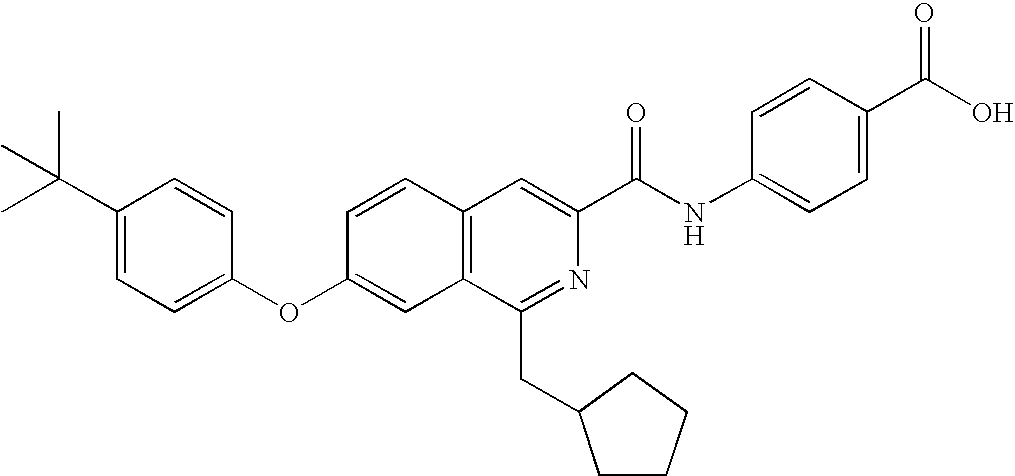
C1=CC(OC2=CC=C(C(C)(C)C)C=C2)=CC2=C1C=C(C(NC1=CC=C(C(O)=O)C=C1)=O)N=C2CC1CCCC1
